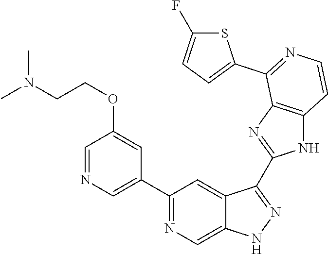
C1(C2=NC=C3C(=C2)C(C2=NC4=C(N2)C=CN=C4C2=CC=C(F)S2)=NN3)=CN=CC(OCCN(C)C)=C1
